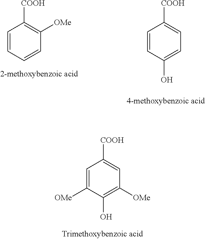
C1=C([OMe])C(O)=C([OMe])C=C1[COOH].C1=CC=CC([OMe])=C1[COOH].C1=CC(O)=CC=C1[COOH]
